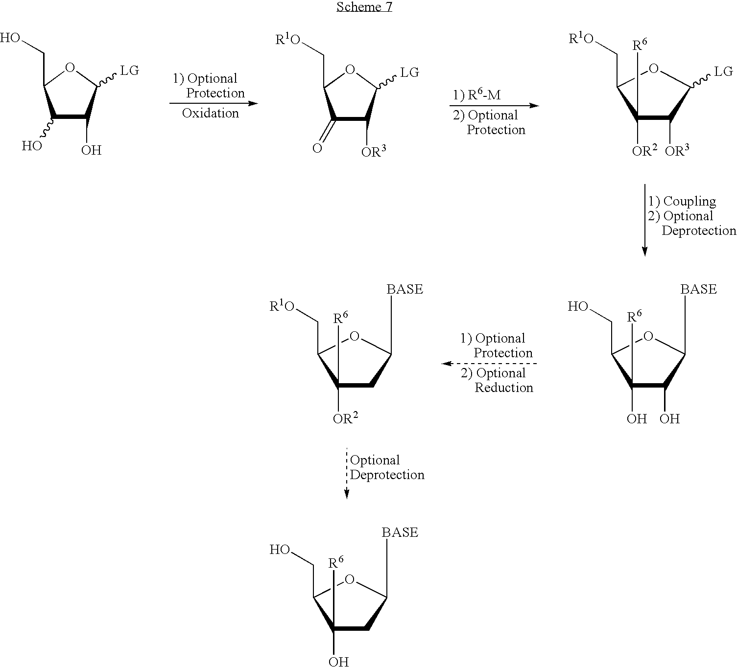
C1(O)C(O)C([LG])OC1CO.C1(=O)C([OR3])C([LG])OC1C[R1O].C1([OR2])([R6])C([OR3])C([LG])OC1C[R1O].C1(O)([R6])C(O)C([BASE])OC1CO.C1([OR2])([R6])CC([BASE])OC1C[R1O].C1(O)([R6])CC([BASE])OC1CO
